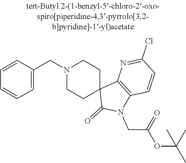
C1(CN2CCC3(CC2)C(=O)N(CC(=O)OC(C)(C)C)C2=C3N=C(Cl)C=C2)=CC=CC=C1
